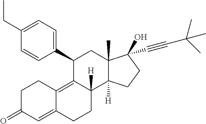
C(C)C1=CC=C(C2C3=C4C(=CC(=O)CC4)CCC3([H])C3([H])C(C)(C2)C(O)(C#CC(C)(C)C)CC3)C=C1
